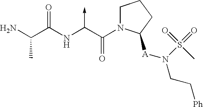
C(N)(C(NC(C(N1CCCC1[A]N(CC[Ph])S(=O)(C)=O)=O)->C)=O)C
